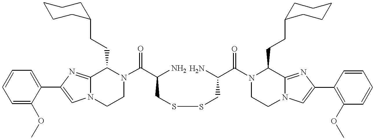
N12C(=NC(C3=CC=CC=C3OC)=C1)C(CCC1CCCCC1)N(C(C(N)CSSCC(C(N1C(CCC3CCCCC3)C3=NC(C4=C(OC)C=CC=C4)=CN3CC1)=O)N)=O)CC2
